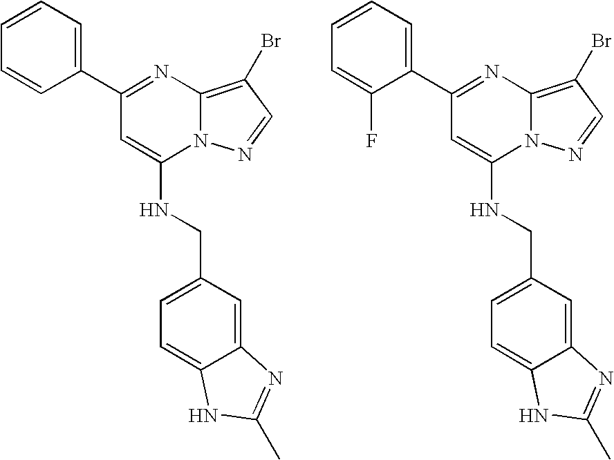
C1(C2=CC=CC=C2)=NC2=C(Br)C=NN2C(NCC2=CC=C3C(=C2)N=C(C)N3)=C1.C1(C2=CC=CC=C2F)=NC2=C(Br)C=NN2C(NCC2=CC=C3C(=C2)N=C(C)N3)=C1
